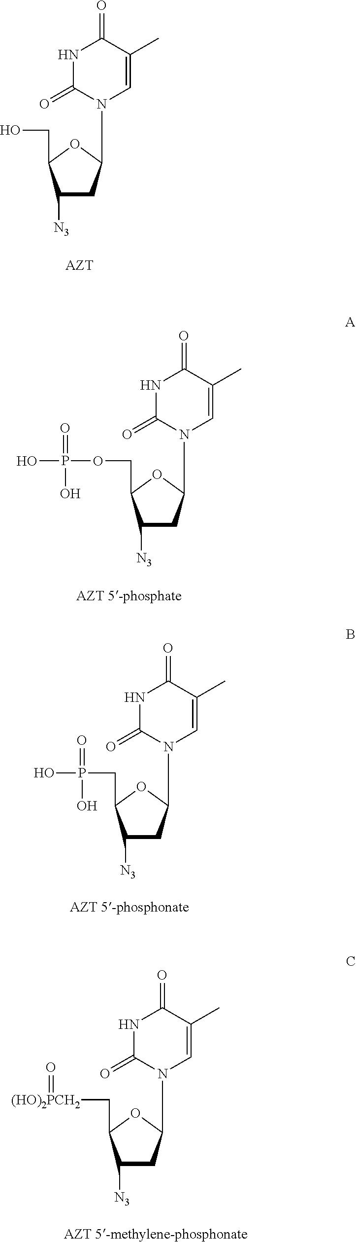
C1([N3])CC(N2C=C(C)C(=O)NC2=O)OC1CO.C1([N3])CC(N2C=C(C)C(=O)NC2=O)OC1COP(=O)(O)O.C1([N3])CC(N2C=C(C)C(=O)NC2=O)OC1CP(=O)(O)O.C1([N3])CC(N2C=C(C)C(=O)NC2=O)OC1C[(HO)2PCH2]=O
